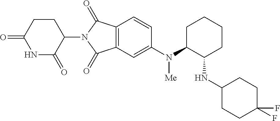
C1=CC2=C(C=C1N(C1CCCCC1NC1CCC(F)(F)CC1)[Me])C(=O)N(C1C(=O)NC(=O)CC1)C2=O
